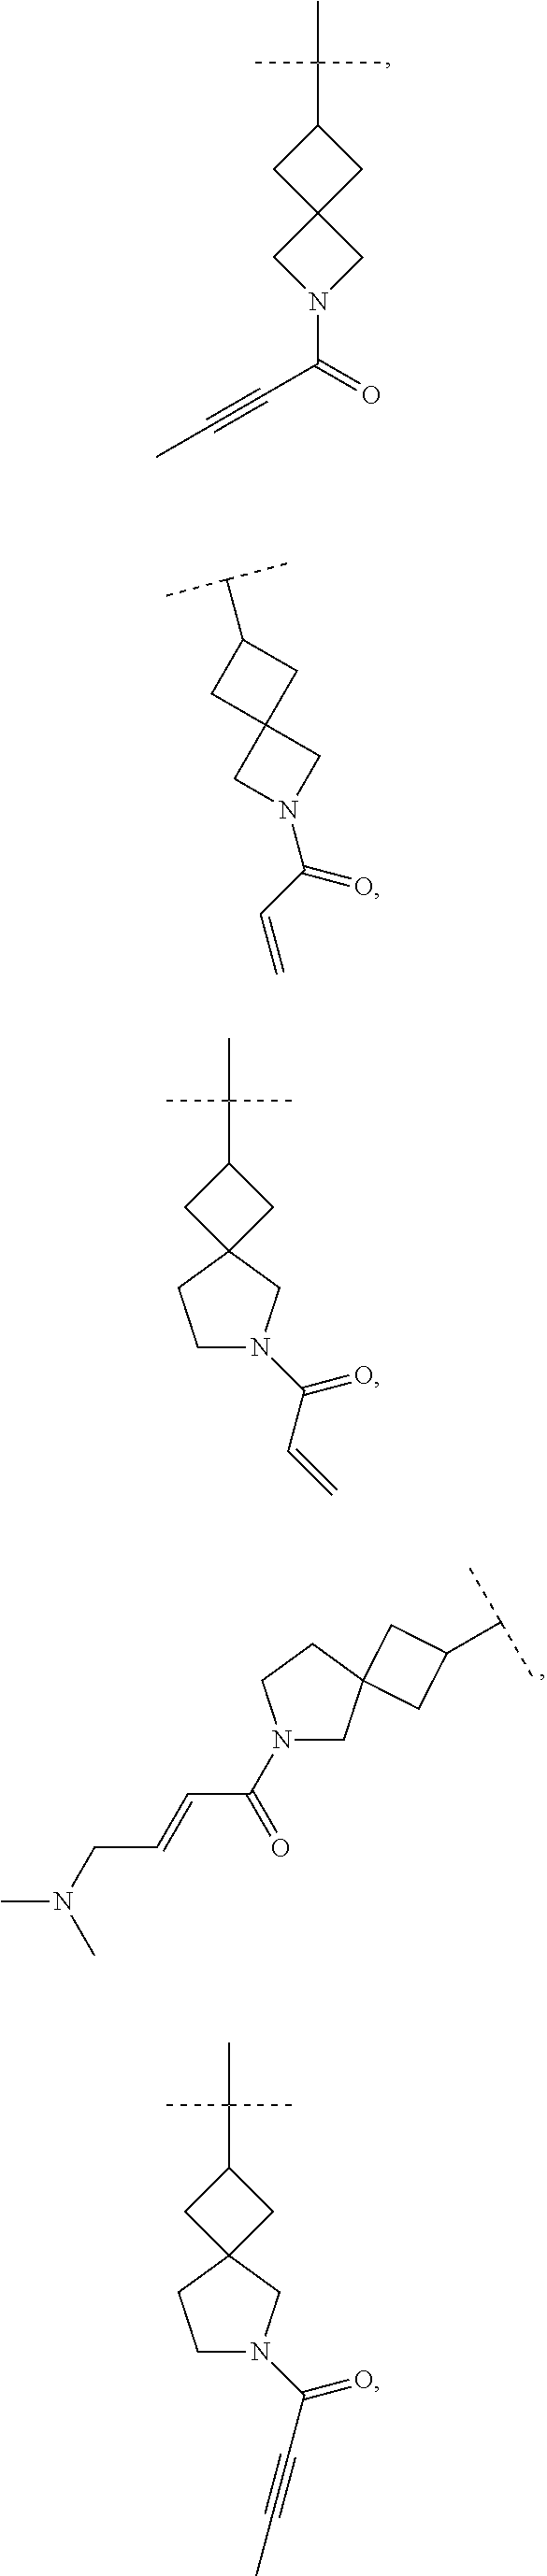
C12(CC(C(C)(C)C)C1)CN(C(C#CC)=O)C2.CN(C)CC=CC(=O)N1CC2(CC1)CC(C(C)C)C2.C1(C(C)C)CC2(C1)CN(C(C=C)=O)C2.C1N(C(C=C)=O)CC2(C1)CC(C(C)(C)C)C2.C1N(C(C#CC)=O)CC2(C1)CC(C(C)(C)C)C2
